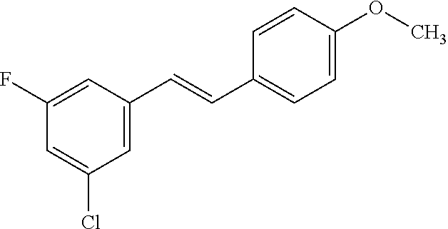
C1(F)=CC(C=CC2=CC=C(OC)C=C2)=CC(Cl)=C1
